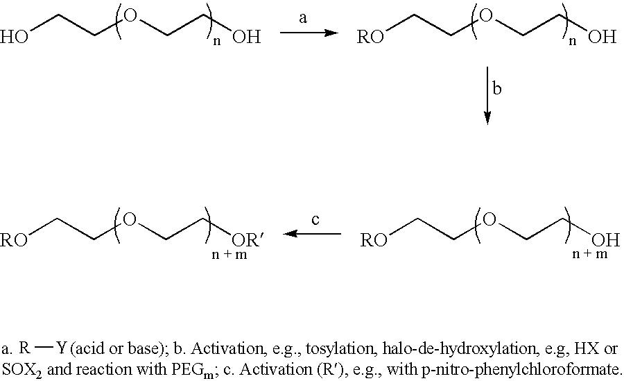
OCCOCCO.[RO]CCOCCO.[RO]CCOCC[OR].[RO]CCOCCO.[R][Y]
